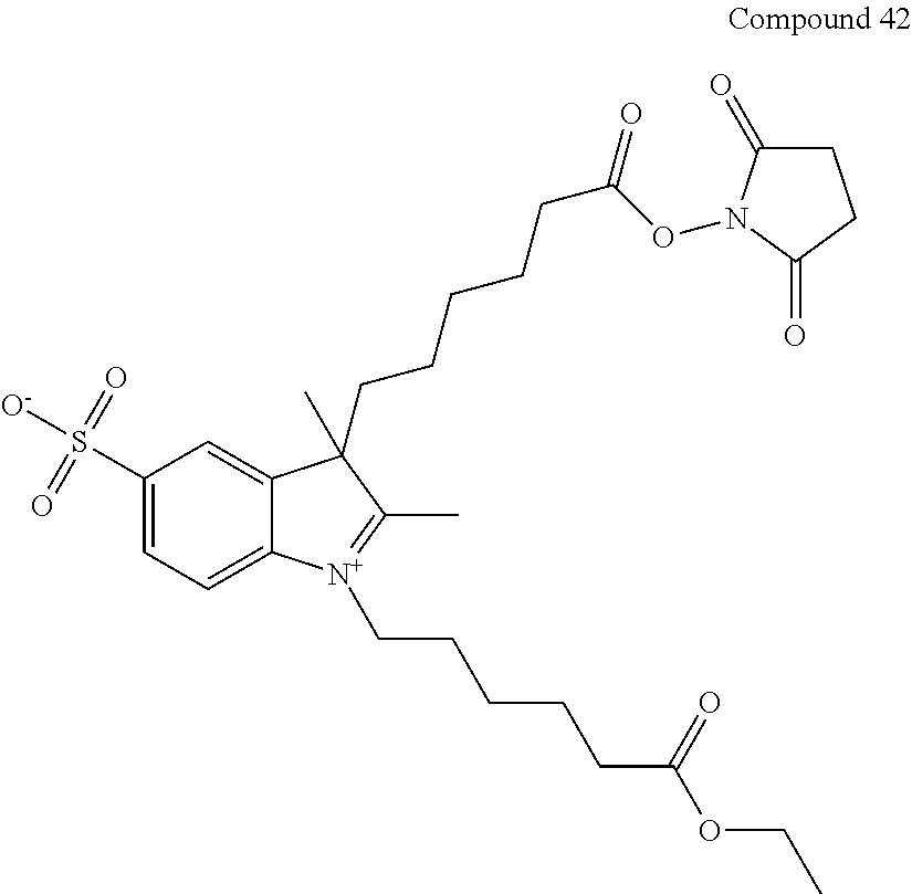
C1(S([O-])(=O)=O)=CC=C2C(=C1)C(C)(CCCCCC(=O)ON1C(=O)CCC1=O)C(C)=[N+]2CCCCCC(OCC)=O
